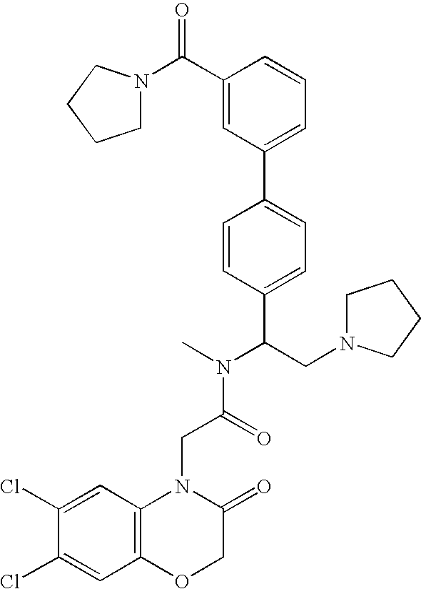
C(C(N(C)C(CN1CCCC1)C1=CC=C(C2=CC=CC(C(=O)N3CCCC3)=C2)C=C1)=O)N1C2=C(C=C(Cl)C(Cl)=C2)OCC1=O
